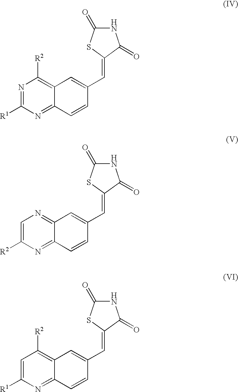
C12=C([R2])N=C([R1])N=C1C=CC(C=C1C(=O)NC(=O)S1)=C2.C12=NC=C([R2])N=C1C=CC(C=C1C(=O)NC(=O)S1)=C2.C12=C([R2])C=C([R1])N=C1C=CC(C=C1C(=O)NC(=O)S1)=C2
